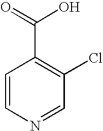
C1=CN=CC(Cl)=C1C(O)=O
